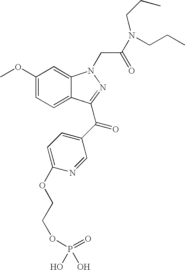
C1(OC)=CC=C2C(=C1)N(CC(N(CCC)CCC)=O)N=C2C(C1=CC=C(OCCOP(=O)(O)O)N=C1)=O
